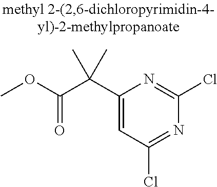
C1(C(C(OC)=O)(C)C)=CC(Cl)=NC(Cl)=N1
